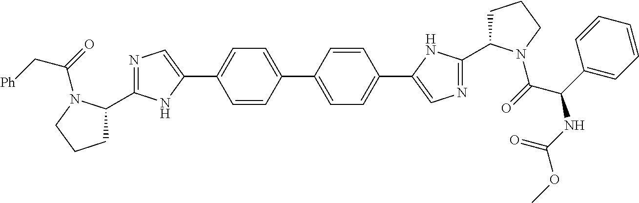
C1=CC(C2=CC=C(C3=CN=C(C4CCCN4C(=O)C(C4=CC=CC=C4)NC(=O)OC)N3)C=C2)=CC=C1C1=CN=C(C2CCCN2C(=O)C[Ph])N1
